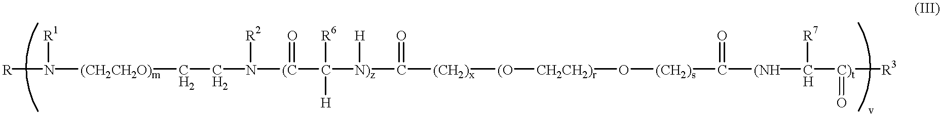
[R]N([(CH2CH2O)m]CCN([(C](C([N)z](C([(CH2)x][(O][CH2CH2)r]O[(CH2)s]C([(NH]C([C)t]([R3])=O)[R7])=O)=O)[H])([H])[R6])=O)[R2])[R1]
